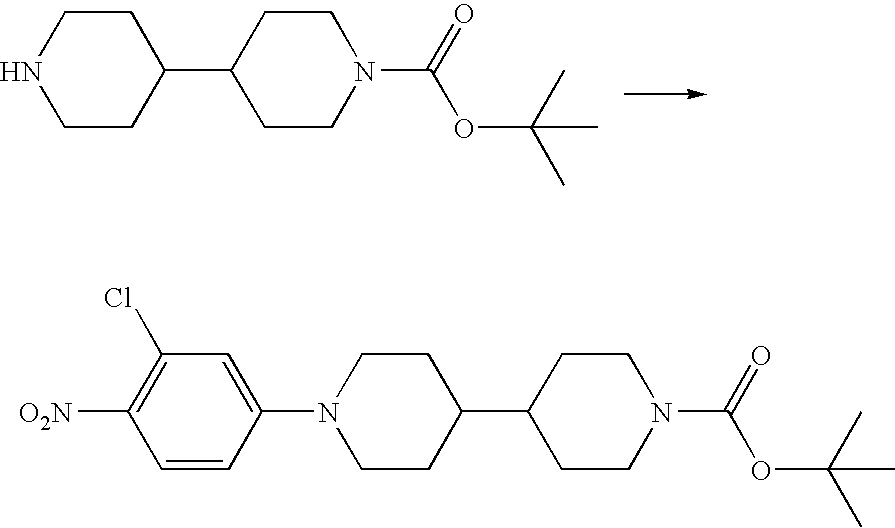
C1CC(C2CCN(C(OC(C)(C)C)=O)CC2)CCN1.C1CC(C2CCN(C(OC(C)(C)C)=O)CC2)CCN1C1=CC(Cl)=C([O2N])C=C1
